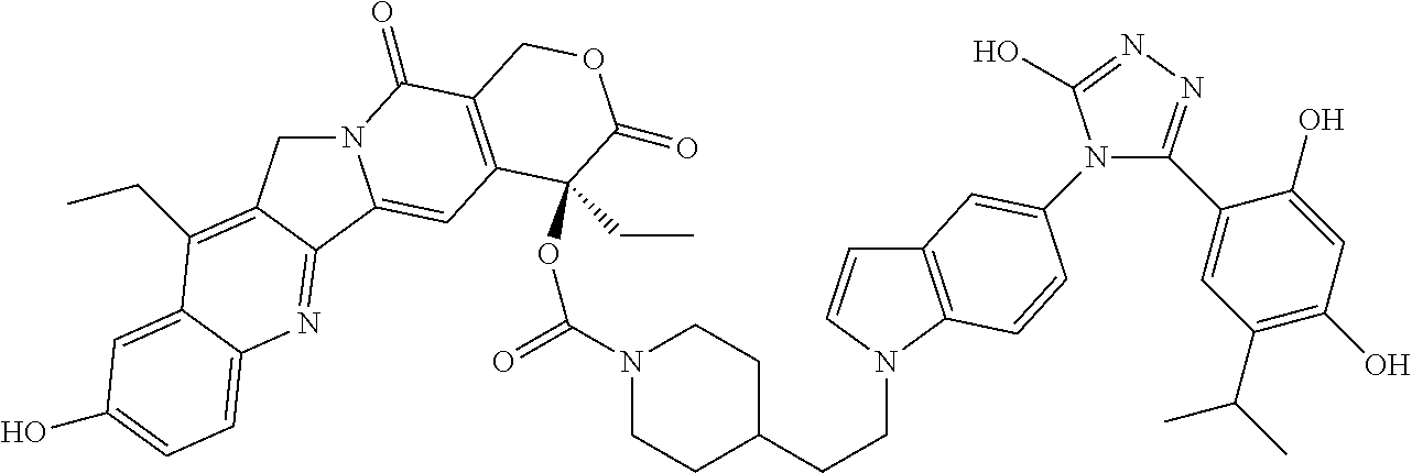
N12CC3=C(CC)C4=CC(O)=CC=C4N=C3C1=CC1=C(C2=O)COC(=O)C1(CC)OC(=O)N1CCC(CCN2C=CC3=C2C=CC(N2C(C4=CC(C(C)C)=C(O)C=C4O)=NN=C2O)=C3)CC1
